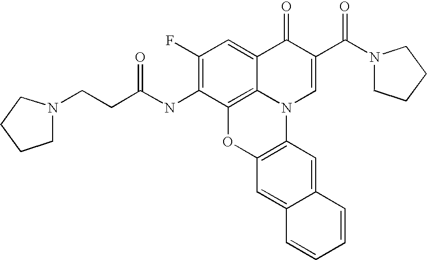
C1(F)=C(NC(CCN2CCCC2)=O)C2=C3C(=C1)C(=O)C(C(N1CCCC1)=O)=CN3C1=C(O2)C=C2C(=C1)C=CC=C2
